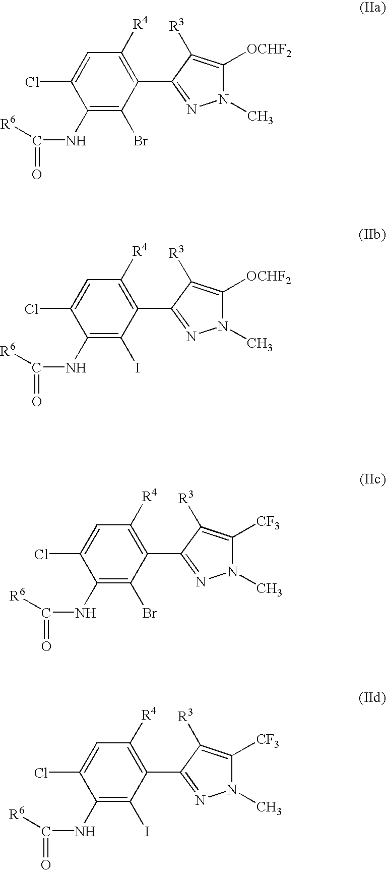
C1=C(Cl)C(NC([R6])=O)=C(Br)C(C2=NN(C)C([OCHF2])=C2[R3])=C1[R4].C1=C(Cl)C(NC([R6])=O)=C(I)C(C2=NN(C)C([OCHF2])=C2[R3])=C1[R4].C1=C(Cl)C(NC([R6])=O)=C(Br)C(C2=NN(C)C([CF3])=C2[R3])=C1[R4].C1=C(Cl)C(NC([R6])=O)=C(I)C(C2=NN(C)C([CF3])=C2[R3])=C1[R4]
